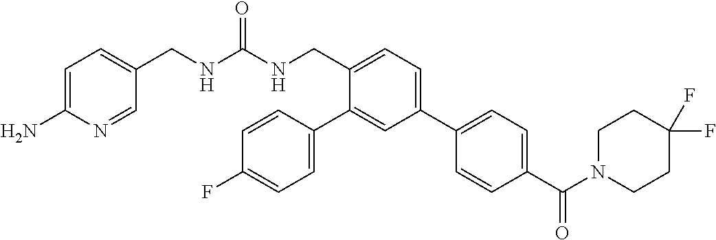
C1=C(N)N=CC(CNC(NCC2=CC=C(C3=CC=C(C(N4CCC(F)(F)CC4)=O)C=C3)C=C2C2=CC=C(F)C=C2)=O)=C1
